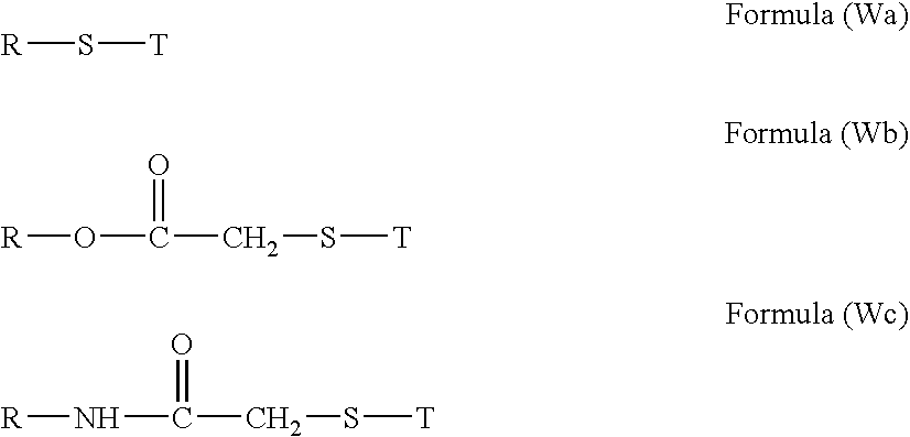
[R]S[T].O(C(=O)CS[T])[R].N(C(=O)CS[T])[R]
